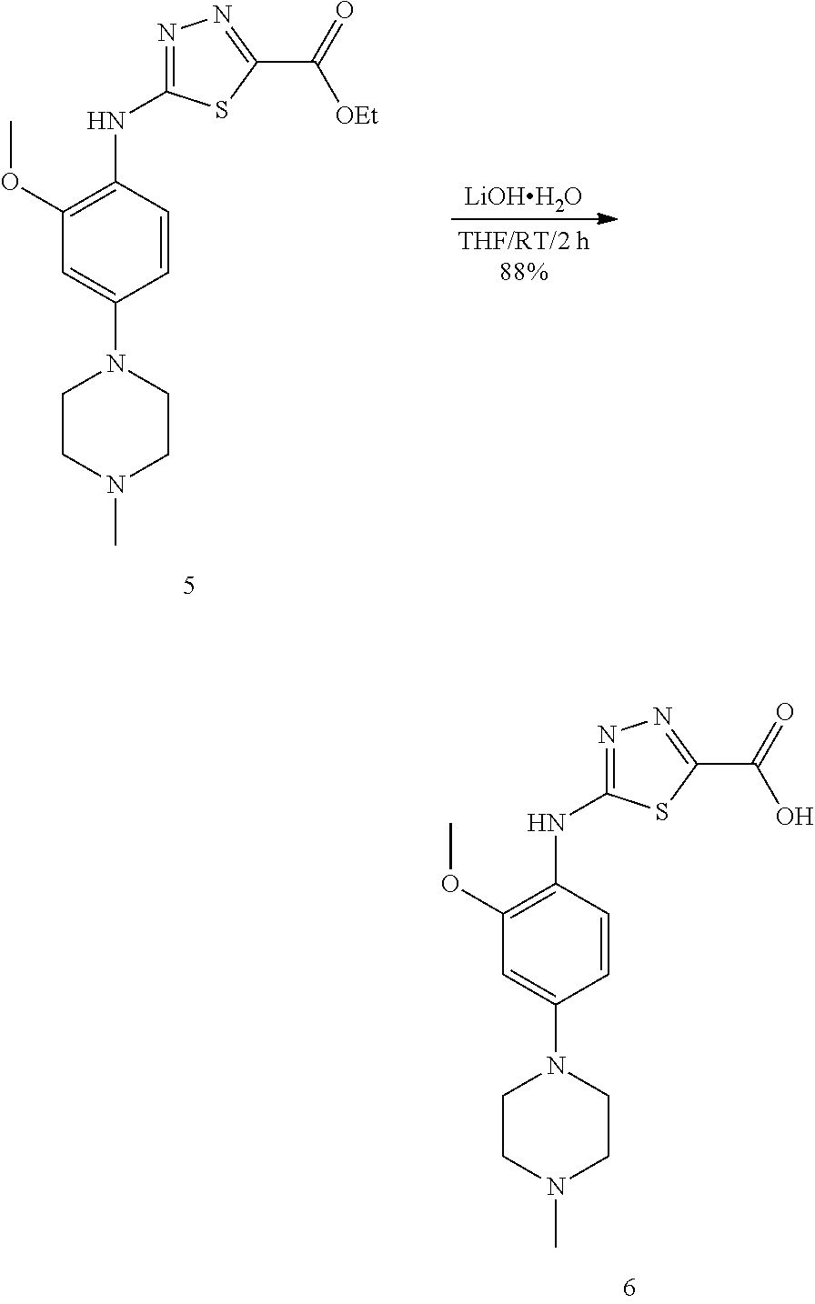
N1=C(NC2=C(OC)C=C(N3CCN(C)CC3)C=C2)SC(C(=O)O)=N1.N1=C(NC2=C(OC)C=C(N3CCN(C)CC3)C=C2)SC(C(=O)[OEt])=N1.[LiOHH2O]
